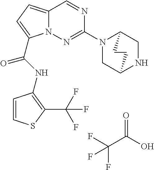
O=C(O)C(F)(F)F.N1=CC2=CC=C(C(NC3=C(C(F)(F)F)SC=C3)=O)N2N=C1N1CC2NCC1CC2
